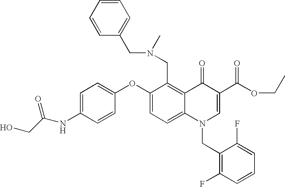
C1(OC2=CC=C(NC(CO)=O)C=C2)=CC=C2C(=C1CN(C)CC1=CC=CC=C1)C(=O)C(C(OCC)=O)=CN2CC1=C(F)C=CC=C1F
